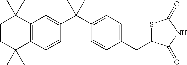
C1CC(C)(C)C2=C(C1(C)C)C=C(C(C1=CC=C(CC3SC(=O)NC3=O)C=C1)(C)C)C=C2
